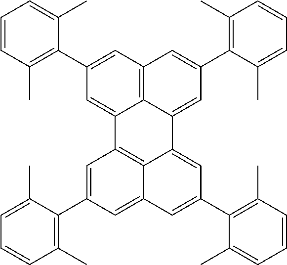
C1=CC(C)=C(C2=CC3=C4C(=C2)C2=C5C(=CC(C6=C(C)C=CC=C6C)=CC5=CC(C5=C(C)C=CC=C5C)=C2)C4=CC(C2=C(C)C=CC=C2C)=C3)C(C)=C1
